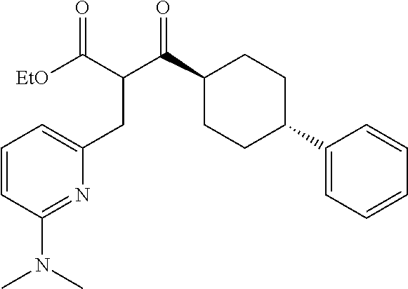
C1(C(C(CC2=CC=CC(N(C)C)=N2)C(=O)[EtO])=O)CCC(C2=CC=CC=C2)CC1
